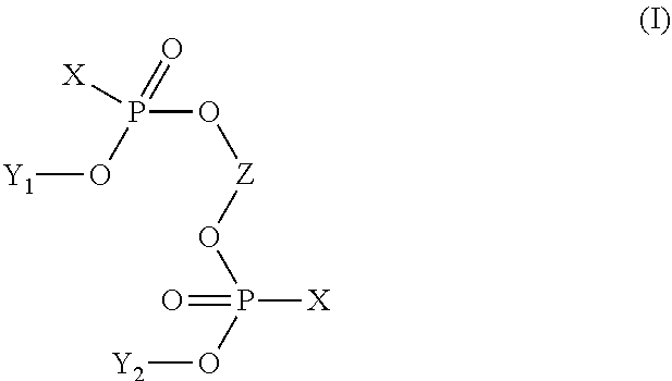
P(O[Z]OP(O[Y2])(=O)[X])([X])(=O)O[Y1]
